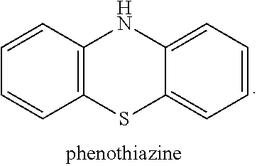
C1=CC2=C(C=C1)SC1=CC=CC=C1N2
